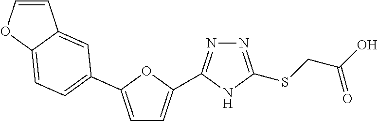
N1=C(SCC(O)=O)NC(C2=CC=C(C3=CC=C4OC=CC4=C3)O2)=N1
